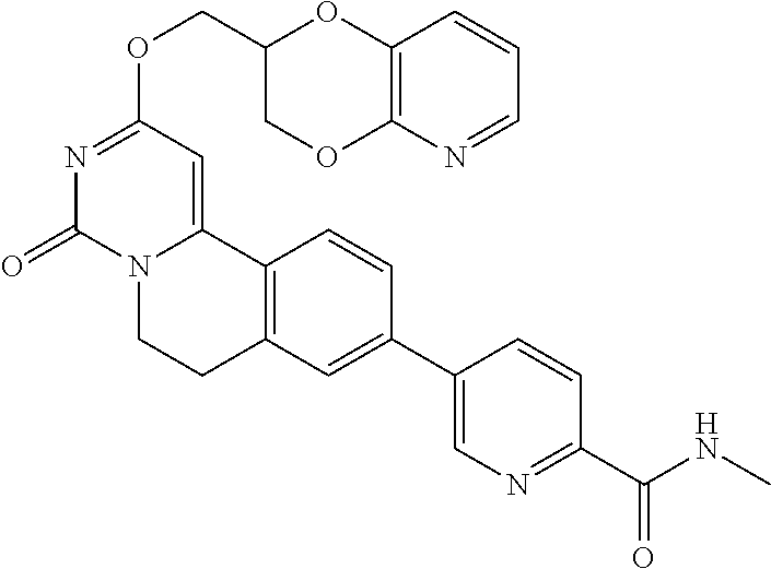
N1=CC=CC2=C1OCC(COC1=NC(=O)N3C(=C1)C1=C(CC3)C=C(C3=CN=C(C(=O)NC)C=C3)C=C1)O2
